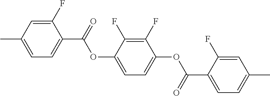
C1(F)=CC(C)=CC=C1C(=O)OC1=CC=C(OC(C2=CC=C(C)C=C2F)=O)C(F)=C1F
